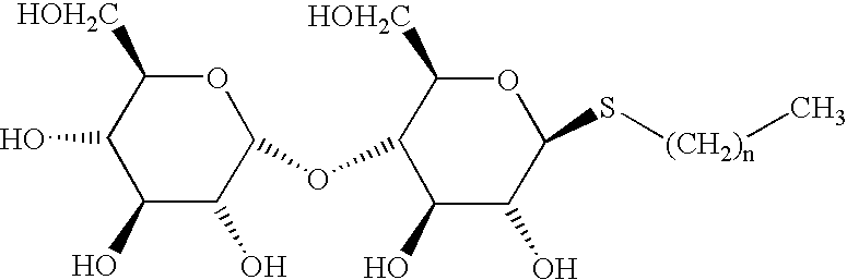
C1([HOH2C])C(O)C(O)C(O)C(OC2C([HOH2C])OC(S[(CH2)n]C)C(O)C2O)O1
